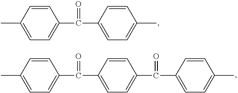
C1(C(C2=CC=C(C)C=C2)=O)=CC=C(C)C=C1.C1(C(C2=CC=C(C(C3=CC=C(C)C=C3)=O)C=C2)=O)=CC=C(C)C=C1
